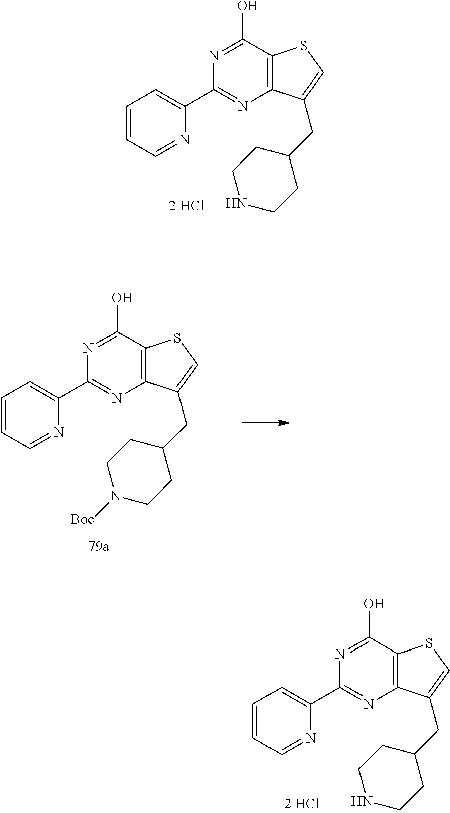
C12=C(C(O)=NC(C3=CC=CC=N3)=N1)SC=C2CC1CCNCC1.C12=C(C(O)=NC(C3=CC=CC=N3)=N1)SC=C2CC1CCN([Boc])CC1.C12=C(C(O)=NC(C3=CC=CC=N3)=N1)SC=C2CC1CCNCC1
